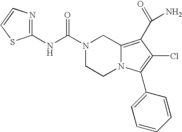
N(C(=O)N1CCN2C(=C(C(N)=O)C(Cl)=C2C2=CC=CC=C2)C1)C1=NC=CS1
